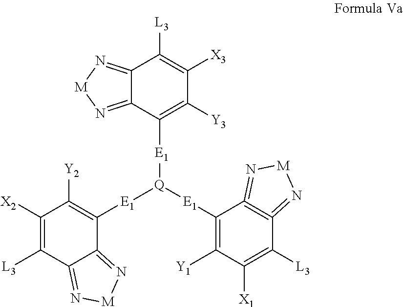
C12=N[M]N=C1C([L3])=C([X3])C([Y3])=C2[E1][Q]([E1]C1=C([Y2])C([X2])=C([L3])C2=N[M]N=C12)[E1]C1=C([Y1])C([X1])=C([L3])C2=C1=N[M]N=2
